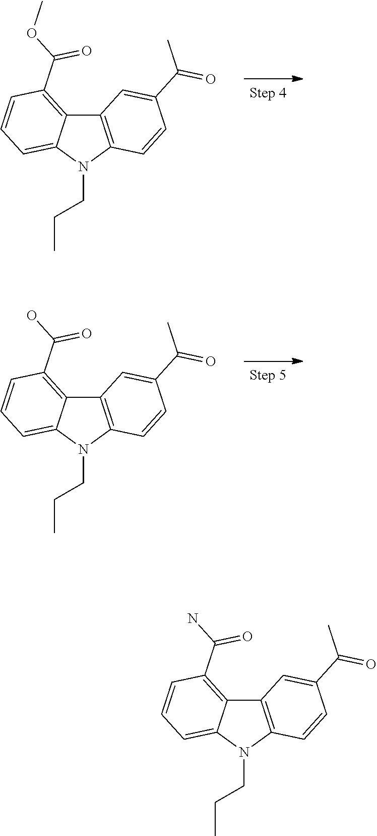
C12=C(N(CCC)C3=CC=CC(C(OC)=O)=C13)C=CC(C(C)=O)=C2.C12=C(N(CCC)C3=CC=CC(C(O)=O)=C13)C=CC(C(C)=O)=C2.C12=C(N(CCC)C3=CC=CC(C(N)=O)=C13)C=CC(C(C)=O)=C2
